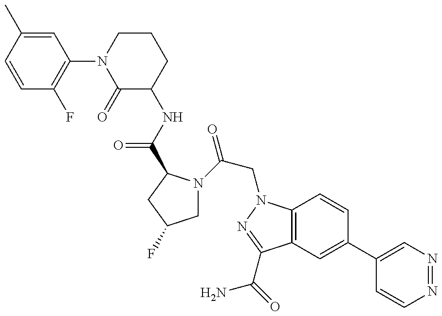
C1=CC(C)=CC(N2C(=O)C(NC(=O)C3N(C(CN4C5=C(C(C(=O)N)=N4)C=C(C4=CN=NC=C4)C=C5)=O)CC(F)C3)CCC2)=C1F
